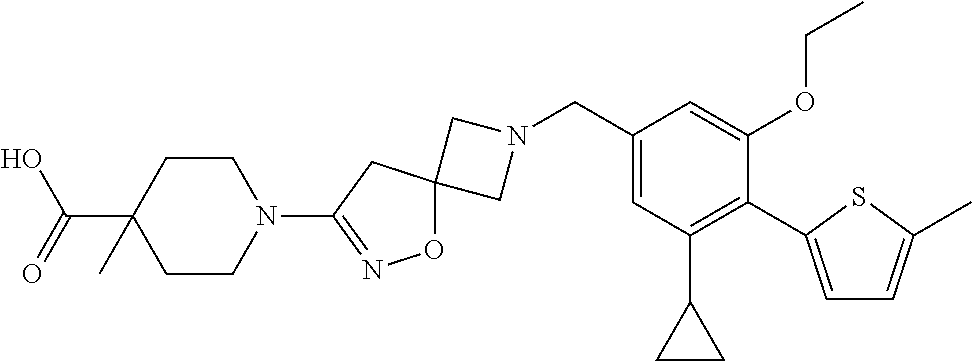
C1N(CC2=CC(C3CC3)=C(C3=CC=C(C)S3)C(OCC)=C2)CC12ON=C(N1CCC(C(O)=O)(C)CC1)C2
